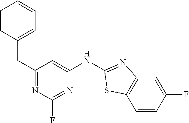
C1=CC(CC2=NC(F)=NC(NC3=NC4=C(C=CC(F)=C4)S3)=C2)=CC=C1
